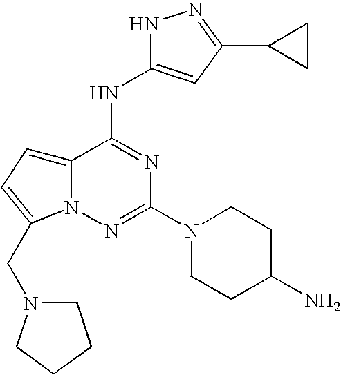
C12=CC=C(CN3CCCC3)N1N=C(N1CCC(N)CC1)N=C2NC1=CC(C2CC2)=NN1
